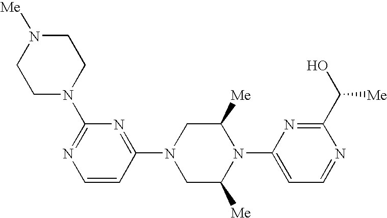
C1(N2CC([Me])N(C3=CC=NC(C(O)[Me])=N3)C([Me])C2)=NC(N2CCN([Me])CC2)=NC=C1
